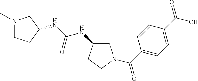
N1(C)CCC(NC(NC2CN(C(C3=CC=C(C(O)=O)C=C3)=O)CC2)=O)C1
